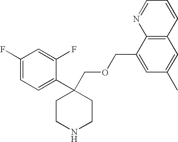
C1(F)=CC=C(C2(COCC3=CC(C)=CC4=C3N=CC=C4)CCNCC2)C(F)=C1
